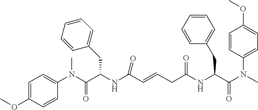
C1(N(C(C(NC(C=CCC(NC(C(N(C)C2=CC=C(OC)C=C2)=O)CC2=CC=CC=C2)=O)=O)CC2=CC=CC=C2)=O)C)=CC=C(OC)C=C1
